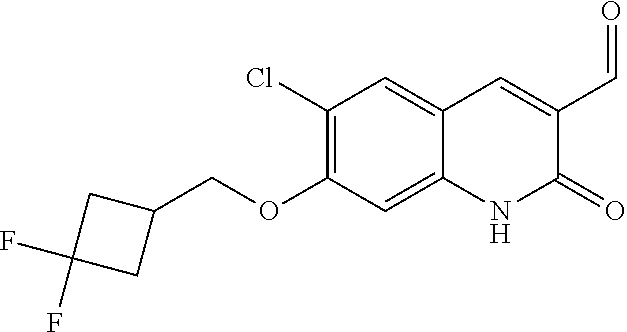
C1(Cl)=C(OCC2CC(F)(F)C2)C=C2C(=C1)C=C(C=O)C(=O)N2
